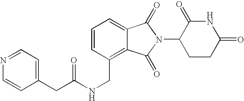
N(CC1=C2C(=CC=C1)C(=O)N(C1CCC(=O)NC1=O)C2=O)C(=O)CC1=CC=NC=C1
